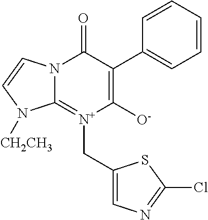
N12C(=[N+](CC3=CN=C(Cl)S3)C([O-])=C(C3=CC=CC=C3)C1=O)N([CH2CH3])C=C2
